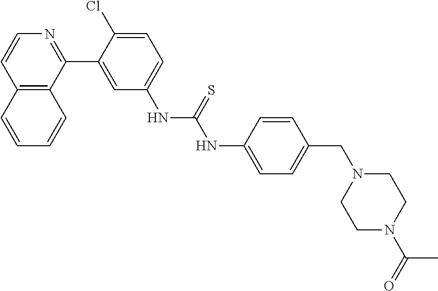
C12=C(C(C3=CC(NC(=S)NC4=CC=C(CN5CCN(C(=O)C)CC5)C=C4)=CC=C3Cl)=NC=C1)C=CC=C2
